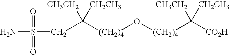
[(CH2)4](O[(CH2)4]C([CH3CH2])([CH2CH3])[CO2H])C([CH3CH2])([CH2CH3])CS(N)(=O)=O
